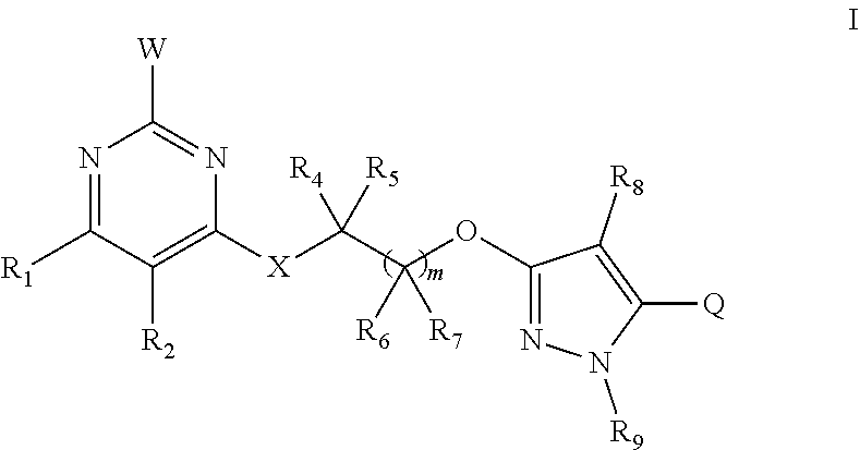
N1=C([R1])C([R2])=C([X]C(C(OC2=NN([R9])C([Q])=C2[R8])([R6])[R7])([R4])[R5])N=C1[W]
